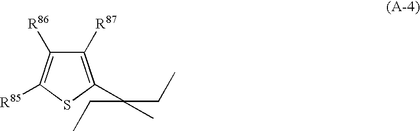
C1([R87])=C(C(C)(CC)CC)SC([R85])=C1[R86]
